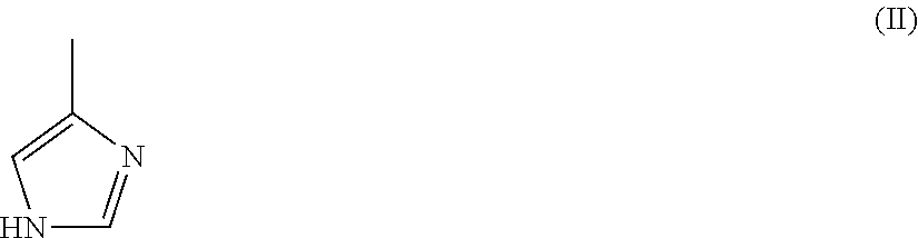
N1C=NC(C)=C1
